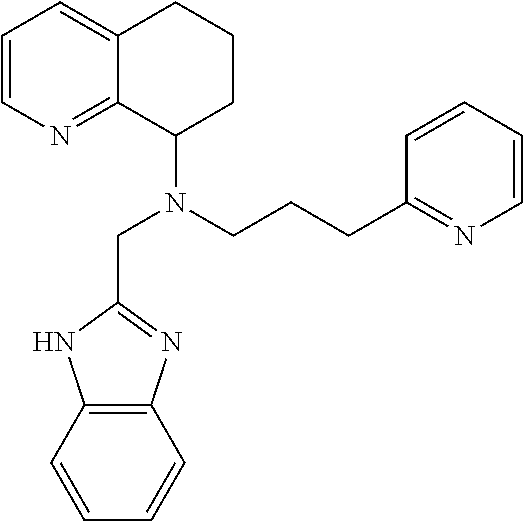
C1=CN=C2C(=C1)CCCC2N(CCCC1=NC=CC=C1)CC1=NC2=C(N1)C=CC=C2
